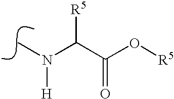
N(C)(C(C(O[R5])=O)[R5])[H]
